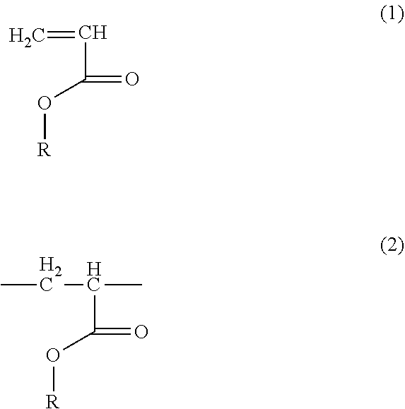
C(C(O[R])=O)=C.C(C(O[R])=O)(CC)C
